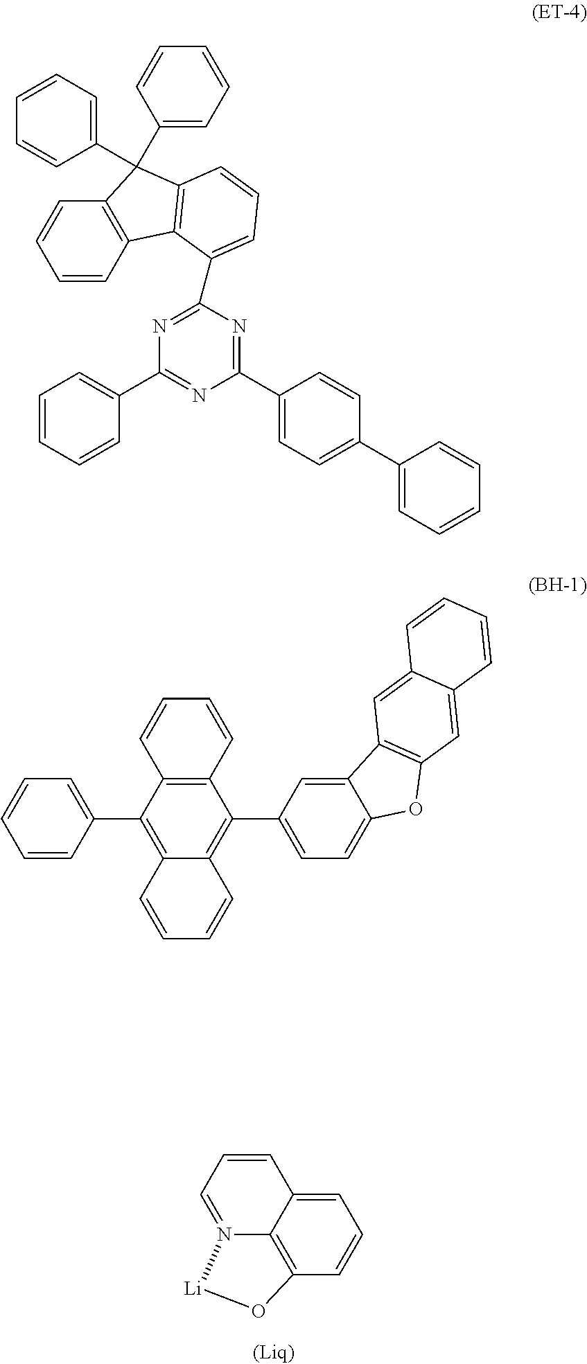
C1=C2C3=C(C=C1)O[Li]N3=CC=C2.C1=CC=CC(C2=NC(C3=CC=C(C4=CC=CC=C4)C=C3)=NC(C3=CC=CC4=C3C3=C(C=CC=C3)C4(C3=CC=CC=C3)C3=CC=CC=C3)=N2)=C1.C12=C(C(C3=CC=CC=C3)=C3C(=C1C1=CC=C4C(=C1)C1=C(O4)C=C4C(=C1)C=CC=C4)C=CC=C3)C=CC=C2
